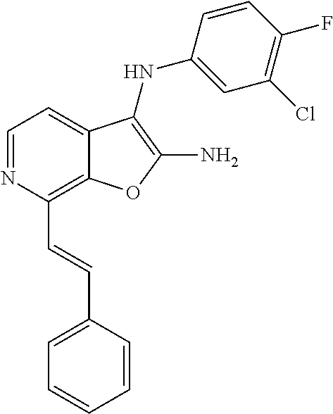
N1=CC=C2C(=C1C=CC1=CC=CC=C1)OC(N)=C2NC1=CC(Cl)=C(F)C=C1
